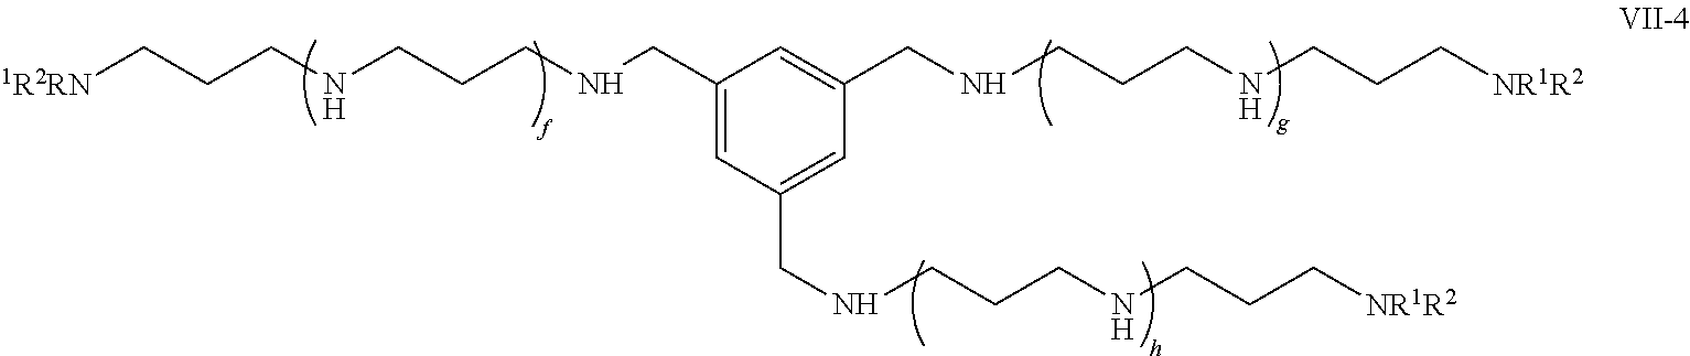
[1R2RN]CCCNCCCNCC1=CC(CNCCCNCCC[NR1R2])=CC(CNCCCNCCC[NR1R2])=C1
